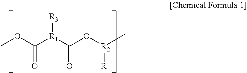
COC([R1](C(O[R2](C)[R4])=O)[R3])=O
